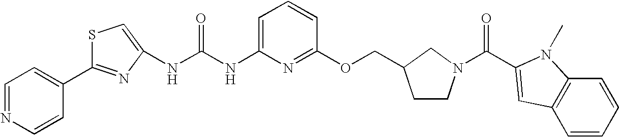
C1=NC=CC(C2=NC(NC(NC3=CC=CC(OCC4CCN(C(=O)C5=CC6=C(C=CC=C6)N5C)C4)=N3)=O)=CS2)=C1
